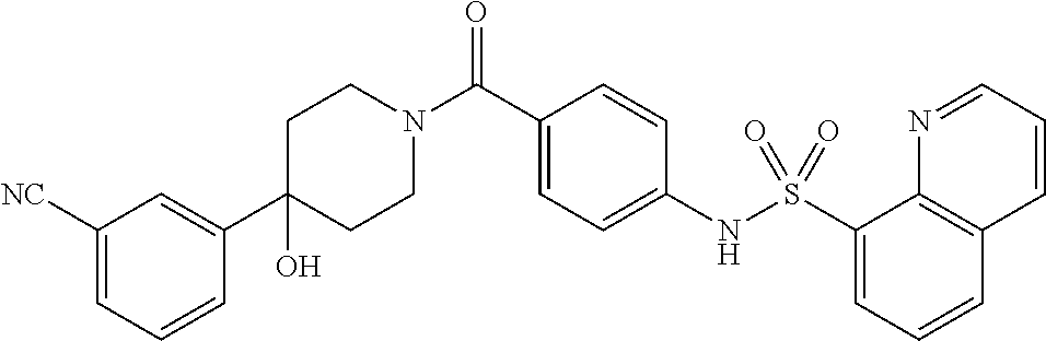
C1(C2=CC([NC])=CC=C2)(O)CCN(C(C2=CC=C(NS(C3=CC=CC4=C3N=CC=C4)(=O)=O)C=C2)=O)CC1
